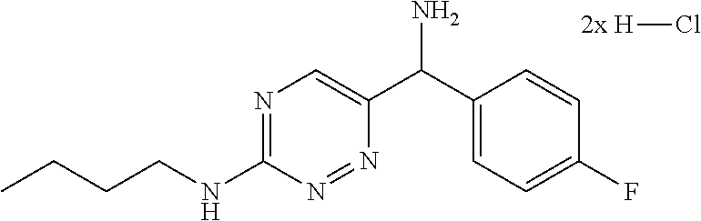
NC(C1=CN=C(NCCCC)N=N1)C1=CC=C(F)C=C1.[2x H]Cl
